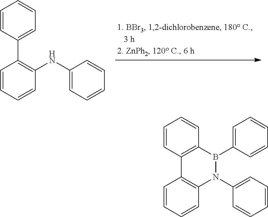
C1=CC(C2=C(NC3=CC=CC=C3)C=CC=C2)=CC=C1.C1=CC2=C(C=C1)B(C1=CC=CC=C1)N(C1=CC=CC=C1)C1=C2C=CC=C1
